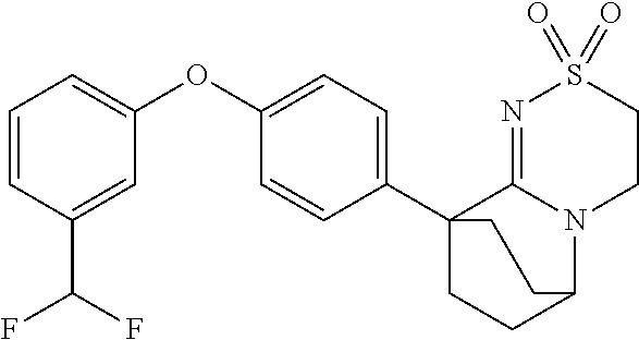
C1=CC(C(F)F)=CC(OC2=CC=C(C34CCC(N5C3=NS(=O)(=O)CC5)CC4)C=C2)=C1
